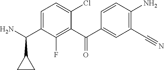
C1(C(C2=CC(C#N)=C(N)C=C2)=O)=C(F)C(C(N)C2CC2)=CC=C1Cl
